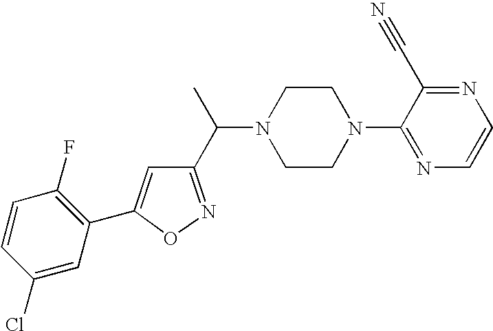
C1=CC(Cl)=CC(C2=CC(C(C)N3CCN(C4=NC=CN=C4C#N)CC3)=NO2)=C1F
